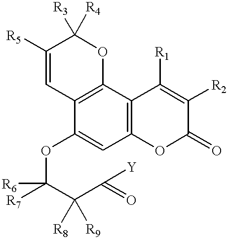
C12=C(C(OC(C(C(=O)[Y])([R8])[R9])([R6])[R7])=CC3=C1C([R1])=C([R2])C(=O)O3)C=C([R5])C([R3])([R4])O2
